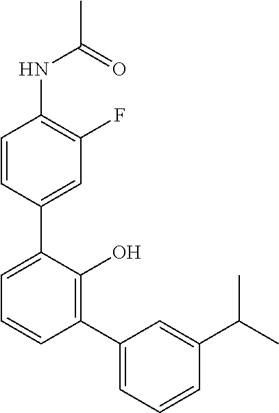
C1=CC(C2=CC=CC(C3=CC=CC(C(C)C)=C3)=C2O)=CC(F)=C1NC(C)=O
